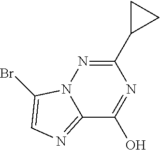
C12=NC=C(Br)N1N=C(C1CC1)N=C2O
